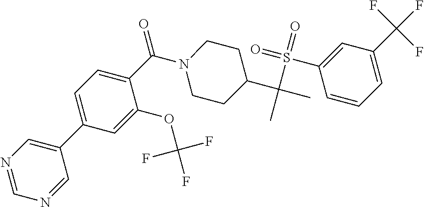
N1=CN=CC(C2=CC=C(C(N3CCC(C(C)(S(=O)(=O)C4=CC(C(F)(F)F)=CC=C4)C)CC3)=O)C(OC(F)(F)F)=C2)=C1
